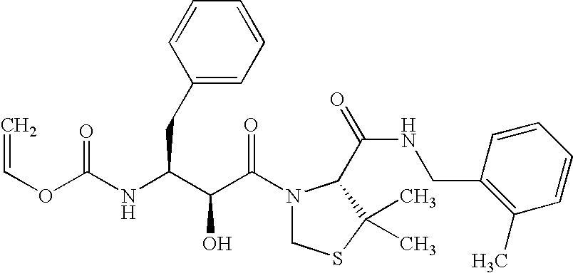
O(C(=O)NC(CC1=CC=CC=C1)C(C(N1CSC(C)(C)C1C(NCC1=C(C)C=CC=C1)=O)=O)O)C=C
